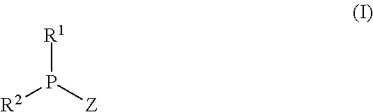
[R1]P([Z])[R2]
